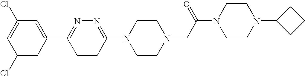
C1(Cl)=CC(C2=NN=C(N3CCN(CC(N4CCN(C5CCC5)CC4)=O)CC3)C=C2)=CC(Cl)=C1
